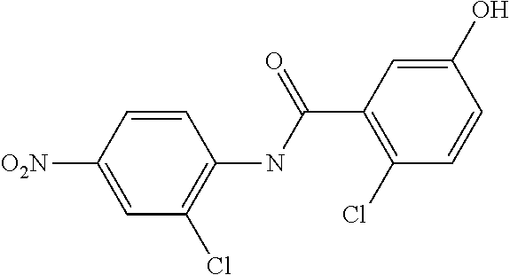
C1=C([O2N])C=CC(NC(C2=C(Cl)C=CC(O)=C2)=O)=C1Cl
